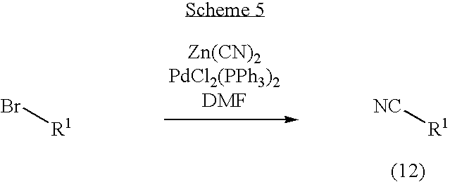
Br[R1].[NC][R1]
